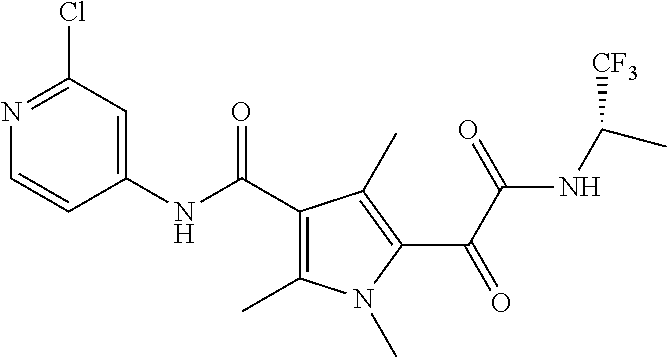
C1(C(=O)NC2=CC(Cl)=NC=C2)=C(C)N(C)C(C(=O)C(NC(C)[CF3])=O)=C1C
